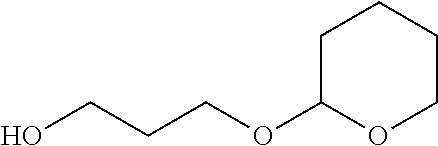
OCCCOC1OCCCC1
